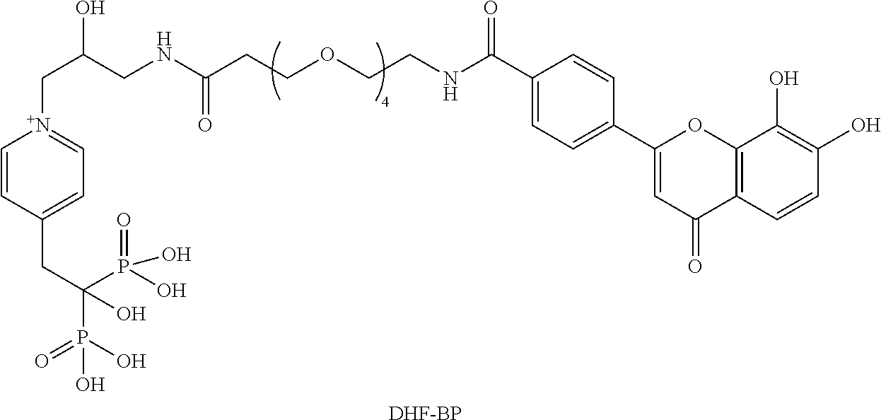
C(C(CNC(CCOCCNC(C1=CC=C(C2=CC(=O)C3=C(O2)C(O)=C(O)C=C3)C=C1)=O)=O)O)[N+]1=CC=C(CC(O)(P(O)(O)=O)P(=O)(O)O)C=C1.[DHF-BP]
